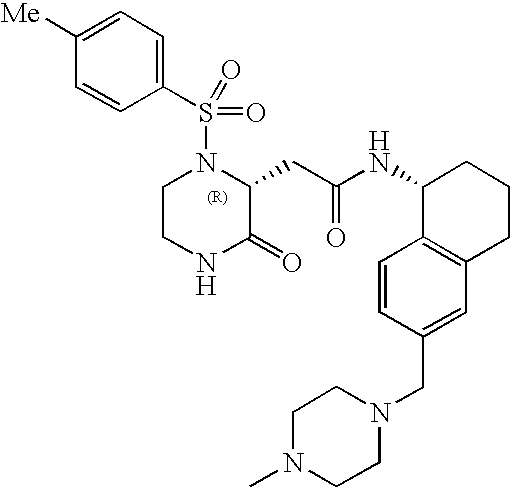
C1(S(N2CCNC(=O)C2CC(NC2C3=C(CCC2)C=C(CN2CCN(C)CC2)C=C3)=O)(=O)=O)=CC=C([Me])C=C1
